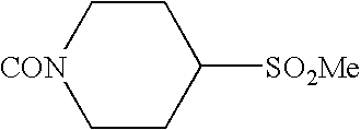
C1C[CON]CCC1[SO2Me]
